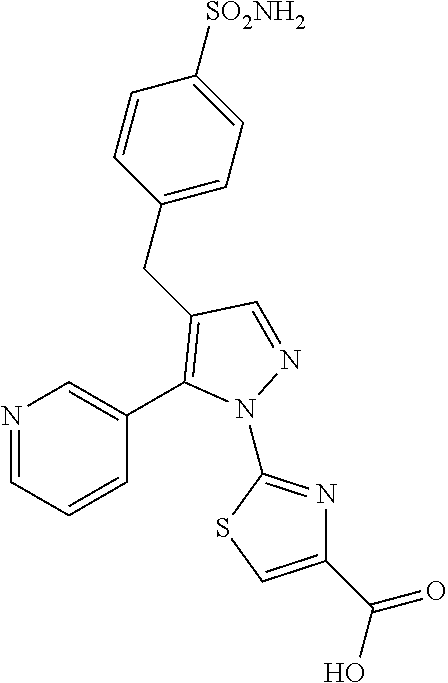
C1=NC=C(C2=C(CC3=CC=C([SO2NH2])C=C3)C=NN2C2=NC(C(=O)O)=CS2)C=C1
